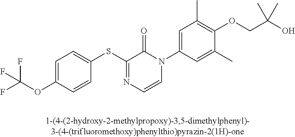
FC(OC1=CC=C(SC2=NC=CN(C3=CC(C)=C(OCC(O)(C)C)C(C)=C3)C2=O)C=C1)(F)F
